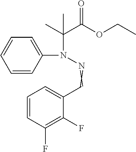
N(=CC1=CC=CC(F)=C1F)N(C1=CC=CC=C1)C(C)(C(OCC)=O)C
